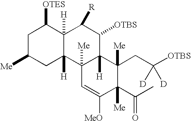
C1C([Me])CC2([H])C([H])(C1[OTES])C([R])C([OTBS])C1([H])C2([Me])C=C([MeO])C(C(C)=O)([Me])C1([Me])CC([OTBS])([D])[D]
